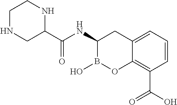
C1(C(NC2B(O)OC3=C(C(O)=O)C=CC=C3C2)=O)NCCNC1
